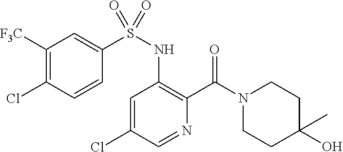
C1=C(Cl)C=NC(C(N2CCC(O)(C)CC2)=O)=C1NS(=O)(C1=CC([F3C])=C(Cl)C=C1)=O
